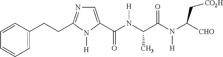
C1=C(CCC2=NC=C(C(N(C(C(N(C([CHO])C[CO2H])[H])=O)C)[H])=O)N2[H])C=CC=C1
